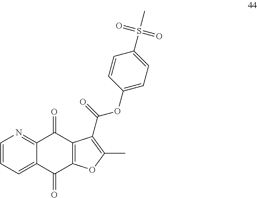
C1=CC=C2C(=N1)C(=O)C1=C(C2=O)OC(C)=C1C(OC1=CC=C(S(C)(=O)=O)C=C1)=O
